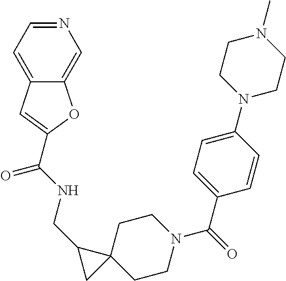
C1C2(CCN(C(=O)C3=CC=C(N4CCN(C)CC4)C=C3)C1)C(CNC(=O)C1=CC3=CC=NC=C3O1)C2
